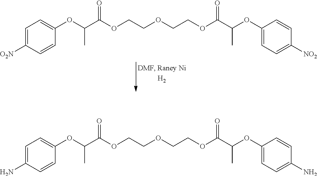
C1(OC(C(OCCOCCOC(C(OC2=CC=C([NO2])C=C2)C)=O)=O)C)=CC=C([O2N])C=C1.C1(OC(C(OCCOCCOC(C(OC2=CC=C(N)C=C2)C)=O)=O)C)=CC=C(N)C=C1
